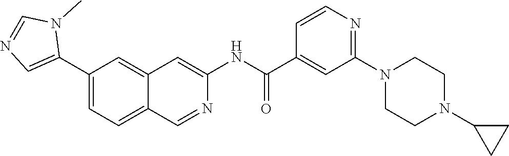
C1(C2=CN=CN2C)=CC=C2C(=C1)C=C(NC(=O)C1=CC(N3CCN(C4CC4)CC3)=NC=C1)N=C2
